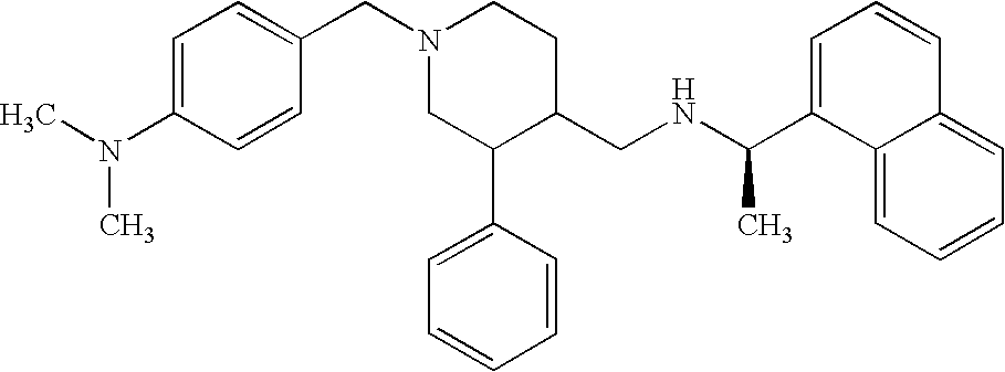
N1(CC2=CC=C(N(C)C)C=C2)CC(C2=CC=CC=C2)C(CNC(C2=CC=CC3=CC=CC=C23)C)CC1
